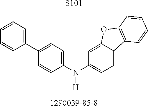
C1(N(C2=CC=C3C(=C2)OC2=C3C=CC=C2)[H])=CC=C(C2=CC=CC=C2)C=C1.[S101]
